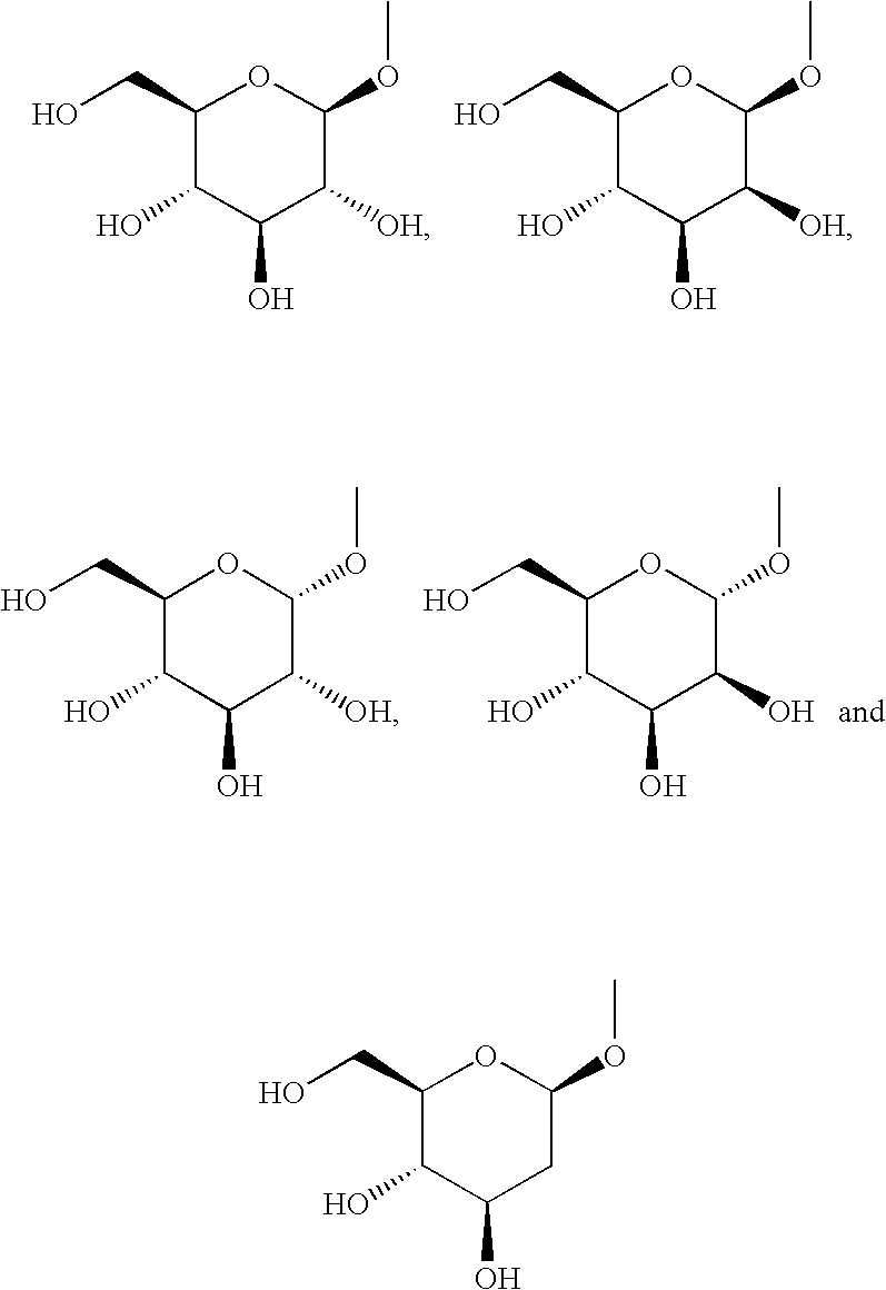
C1(CO)C(O)C(O)C([OH])C(OC)O1.C1(CO)C(O)C(O)C([OH])C(OC)O1.C1(CO)C(O)C(O)C([OH])C(OC)O1.C1(CO)C(O)C(O)C(O)C(OC)O1.C1(CO)C(O)C(O)CC(OC)O1
